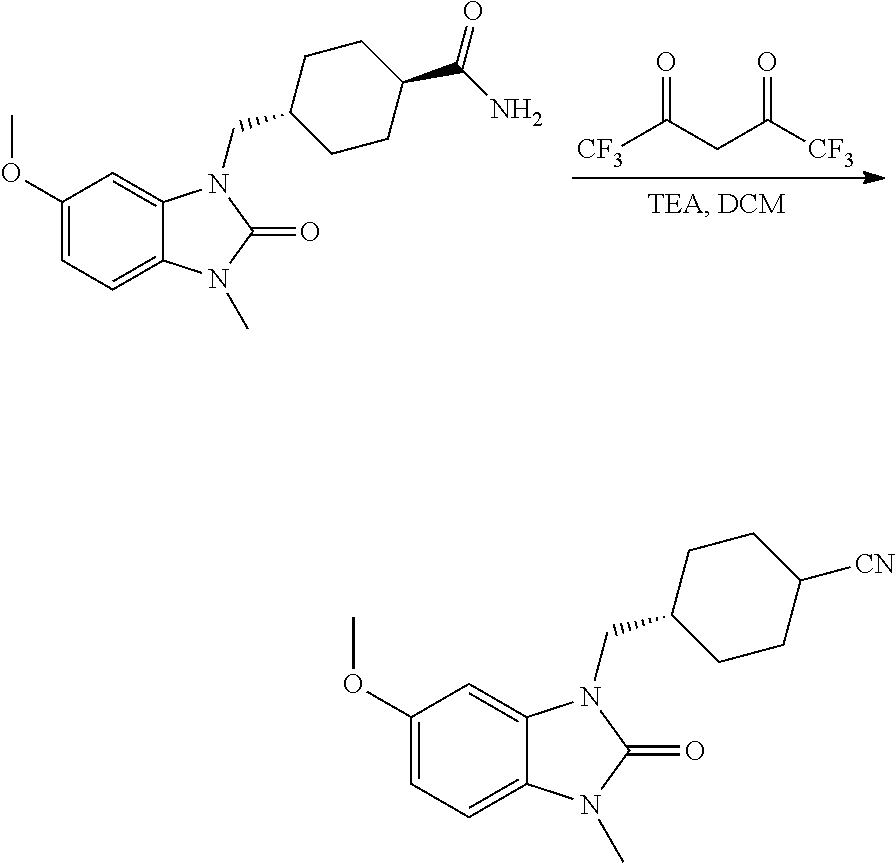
[CF3]C(CC([CF3])=O)=O.C1(OC)=CC=C2C(=C1)N(CC1CCC(C(N)=O)CC1)C(=O)N2C.C1(OC)=CC=C2C(=C1)N(CC1CCC([CN])CC1)C(=O)N2C
